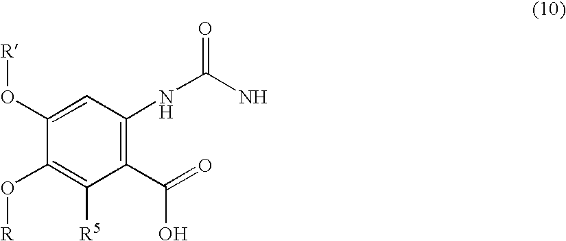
C1(O[R])=CC(NC(N)=O)=C(C(=O)O)C([R5])=C1O[R]
